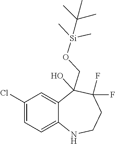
C1(Cl)=CC=C2C(=C1)C(CO[Si](C)(C)C(C)(C)C)(O)C(F)(F)CCN2
